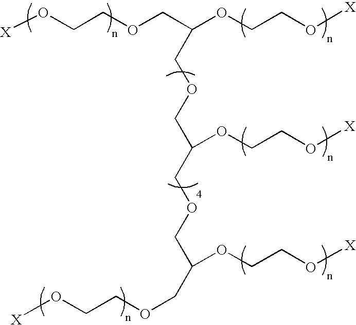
[X]OCCOCC(OCCO[X])COCC(COCC(OCCO[X])COCCO[X])OCCO[X]
